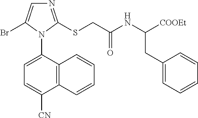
C12=C(C(N3C(Br)=CN=C3SCC(NC([COOEt])CC3=CC=CC=C3)=O)=CC=C1[CN])C=CC=C2
